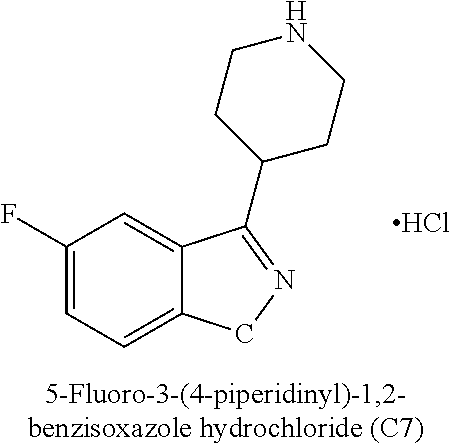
C1(F)=CC=C2C(=C1)C(C1CCNCC1)=NC2.Cl
